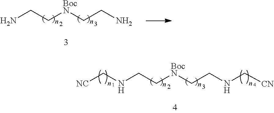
N(CC[BocN]CCNC[CN])C[NC].NCC[BocN]CCN
